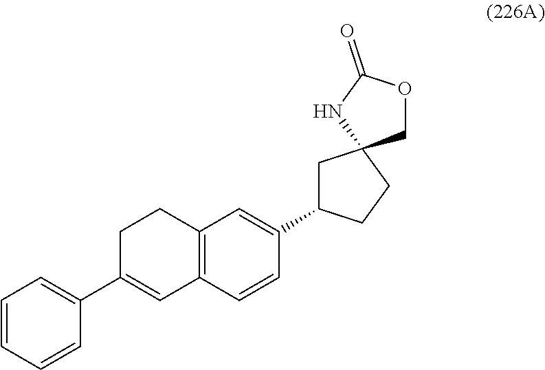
C1=CC=CC(C2=CC3=C(CC2)C=C(C2CC4(CC2)COC(=O)N4)C=C3)=C1
